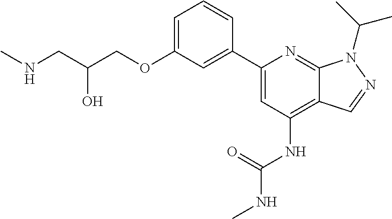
N(CC(COC1=CC=CC(C2=CC(NC(NC)=O)=C3C(=N2)N(C(C)C)N=C3)=C1)O)C
